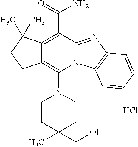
Cl.C12=C(C(=O)N)C3=NC4=C(N3C(N3CCC(C)(CO)CC3)=C1CCC2(C)C)C=CC=C4
